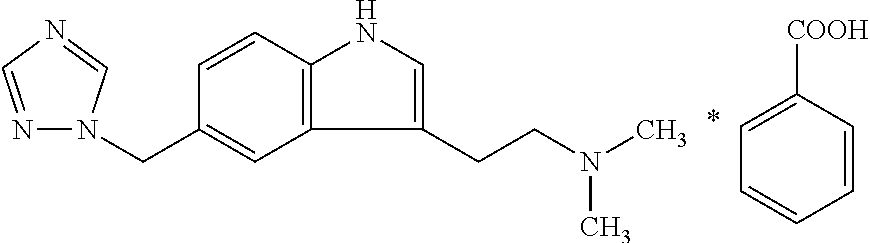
N1=CN=CN1CC1=CC2=C(C=C1)NC=C2CCN(C)C.C1=CC=CC([COOH])=C1
